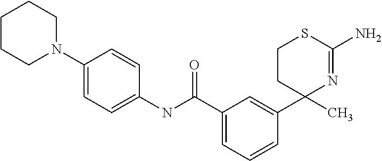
C1(NC(C2=CC=CC(C3(C)N=C(N)SCC3)=C2)=O)=CC=C(N2CCCCC2)C=C1
